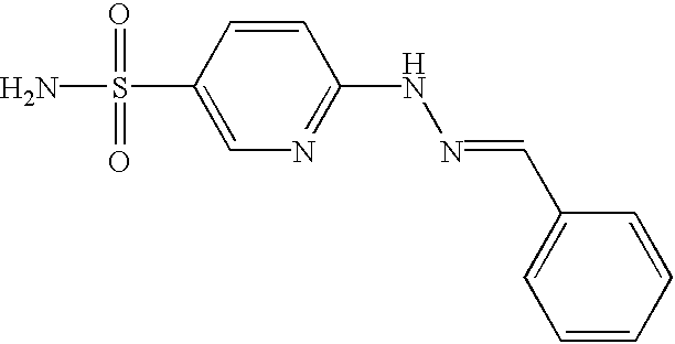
NS(C1=CN=C(NN=CC2=CC=CC=C2)C=C1)(=O)=O
